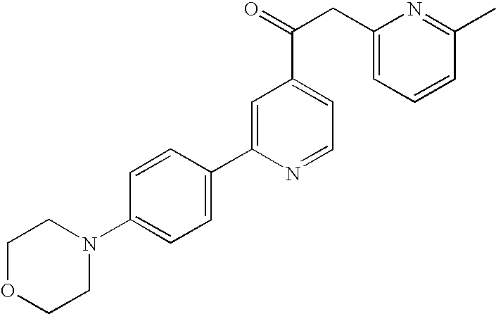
C1(C2=CC(C(CC3=CC=CC(C)=N3)=O)=CC=N2)=CC=C(N2CCOCC2)C=C1
